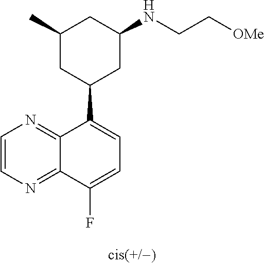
C1(C2CC(NCC[OMe])CC(C)C2)=CC=C(F)C2=NC=CN=C12
